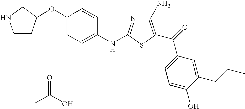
C1(N)=C(C(=O)C2=CC=C(O)C(CCC)=C2)SC(NC2=CC=C(OC3CCNC3)C=C2)=N1.O=C(O)C
